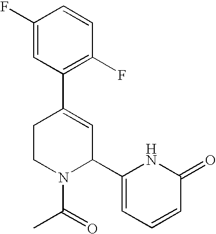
C1(F)=CC(C2=CC(C3=CC=CC(=O)N3)N(C(=O)C)CC2)=C(F)C=C1
